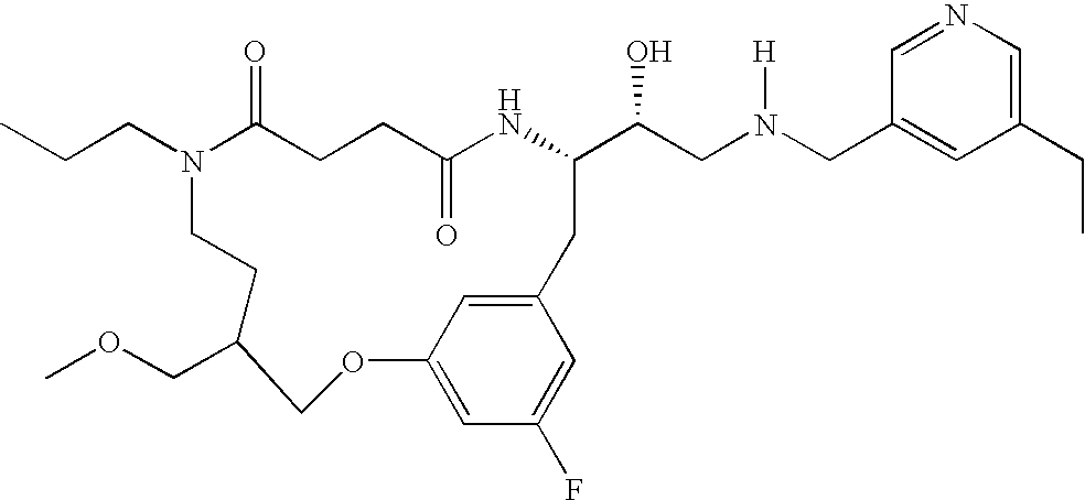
N1(CCC)C(=O)CCC(=O)NC(C(CN(CC2=CC(CC)=CN=C2)[H])O)CC2=CC(=CC(F)=C2)OCC(COC)CC1
